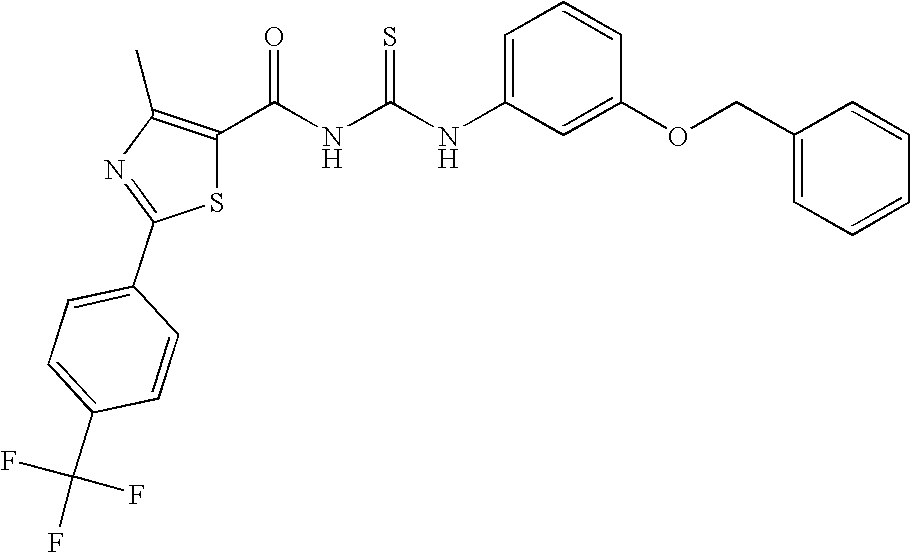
C1=C(NC(NC(=O)C2=C(C)N=C(C3=CC=C(C(F)(F)F)C=C3)S2)=S)C=C(OCC2=CC=CC=C2)C=C1
